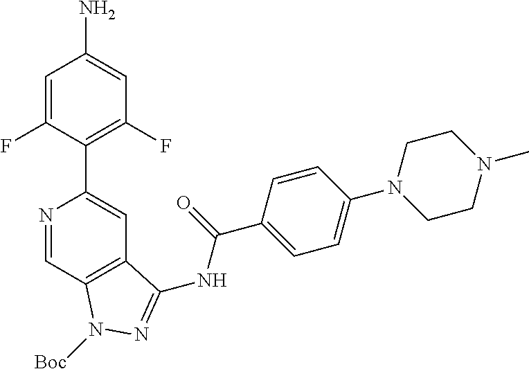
N1=CC2=C(C=C1C1=C(F)C=C(N)C=C1F)C(NC(C1=CC=C(N3CCN(C)CC3)C=C1)=O)=NN2[Boc]
